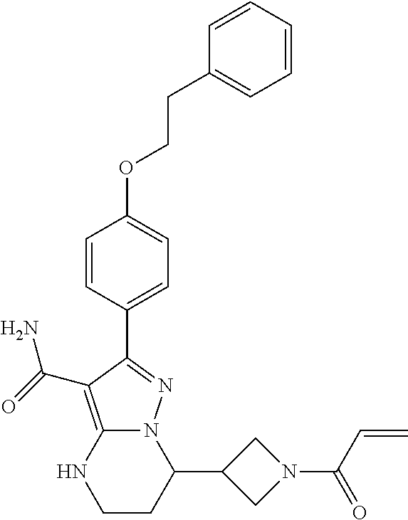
C1(C2N3C(=C(C(=O)N)C(C4=CC=C(OCCC5=CC=CC=C5)C=C4)=N3)NCC2)CN(C(C=C)=O)C1
